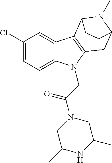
C1(Cl)=CC=C2C(=C1)C1=C(N2CC(N2CC(C)NC(C)C2)=O)CC2N(C)C1CC2
